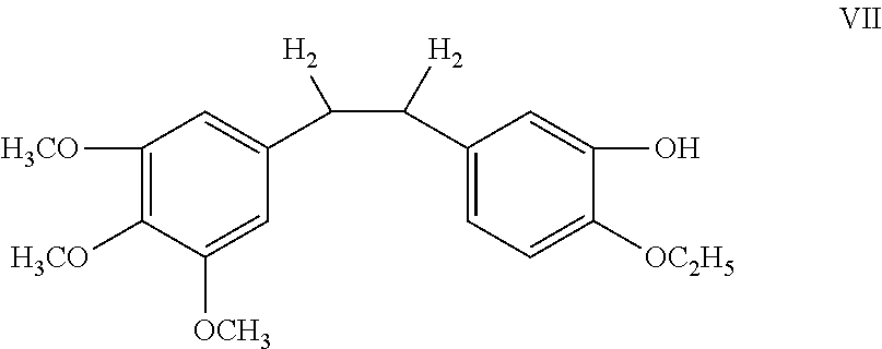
C1([H3CO])=C([H3CO])C([OCH3])=CC(C(C(C2=CC=C([OC2H5])C(O)=C2)[H2])[H2])=C1
